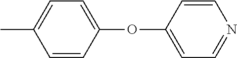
CC1=CC=C(OC2=CC=NC=C2)C=C1
